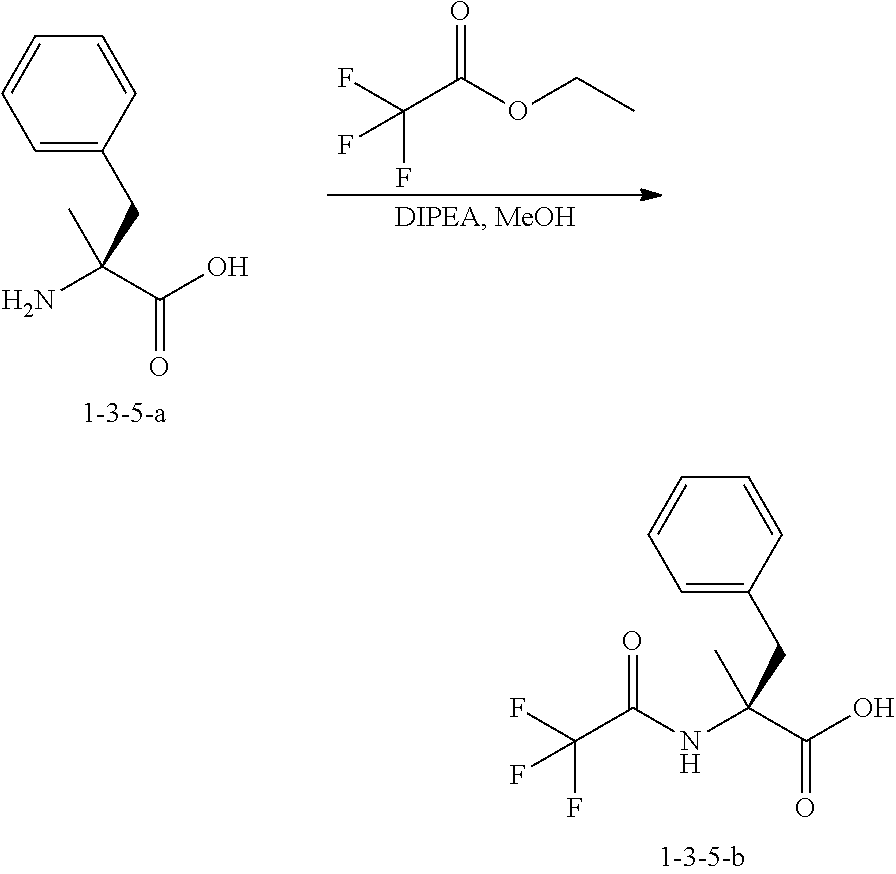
C1=C(CC(N)(C(O)=O)C)C=CC=C1.O=C(OCC)C(F)(F)F.C1=C(CC(NC(C(F)(F)F)=O)(C(O)=O)C)C=CC=C1
